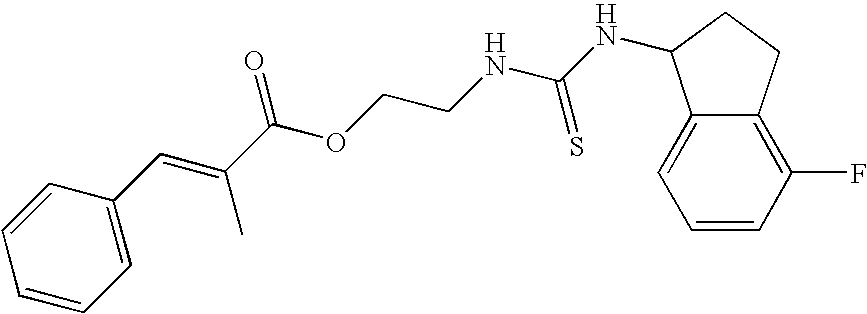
C(C1=CC=CC=C1)=C(C)C(OCCNC(NC1C2=CC=CC(F)=C2CC1)=S)=O
